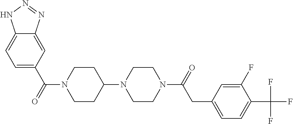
C12=CC=C(C(N3CCC(N4CCN(C(CC5=CC=C(C(F)(F)F)C(F)=C5)=O)CC4)CC3)=O)C=C1N=NN2
